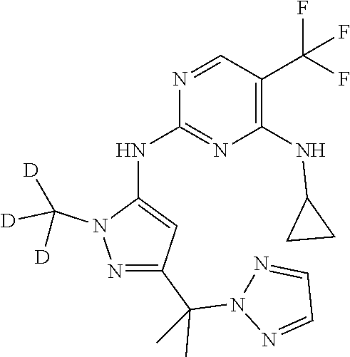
N1=CC(C(F)(F)F)=C(NC2CC2)N=C1NC1=CC(C(C)(N2N=CC=N2)C)=NN1C([D])([D])[D]
